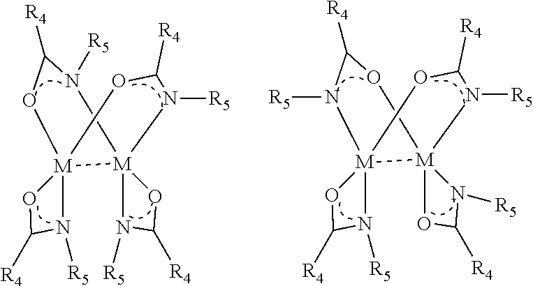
N1([R5])[M]23([M]4(OC([R4])N4[R5])(OC([R4])N2[R5])N([R5])C([R4])O3)OC1[R4].N1([R5])[M]23([M]4(N([R5])C([R4])O4)(N([R5])C([R4])O2)N([R5])C([R4])O3)OC1[R4]
